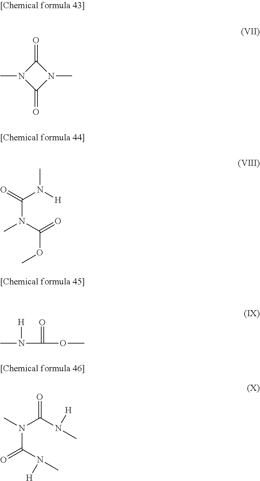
C1(=O)N(C)C(=O)N1C.O=C(N([H])C)N(C)C(=O)OC.C(OC)(=O)N(C)[H].CN(C(N(C)[H])=O)C(=O)N(C)[H]
